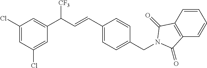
C1(C(C=CC2=CC=C(CN3C(=O)C4=C(C=CC=C4)C3=O)C=C2)[CF3])=CC(Cl)=CC(Cl)=C1
